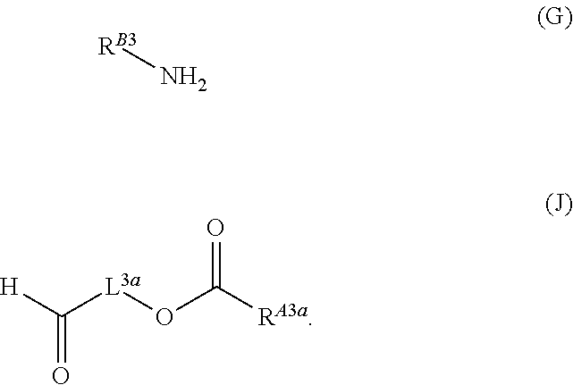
[RB3]N.[H]C([L3a]OC([RA3a])=O)=O
